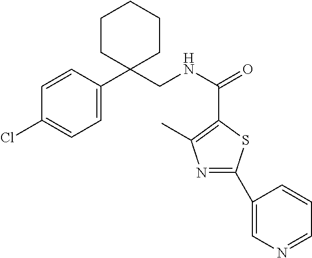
C1=C(C2(CNC(=O)C3=C(C)N=C(C4=CN=CC=C4)S3)CCCCC2)C=CC(Cl)=C1
